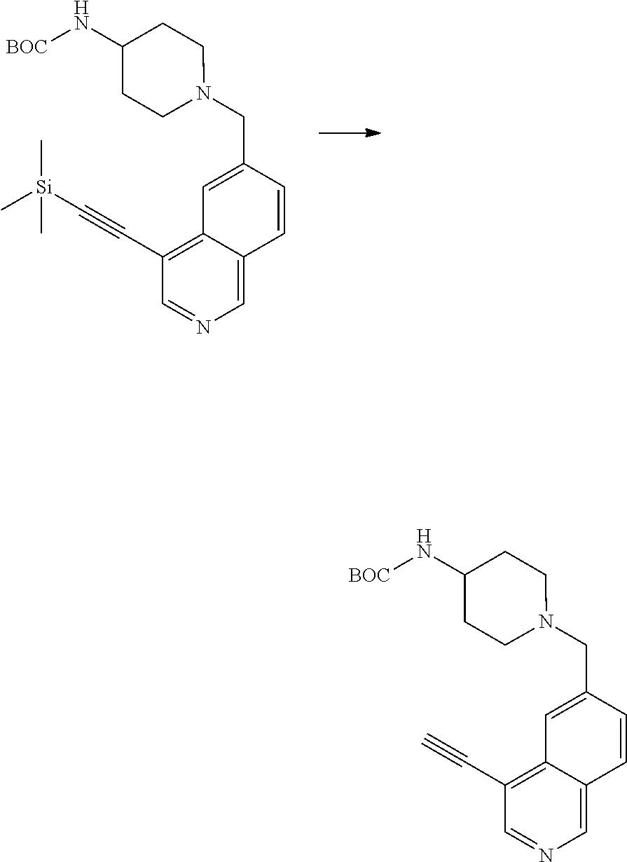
C1(C#C[Si](C)(C)C)=C2C(=CN=C1)C=CC(CN1CCC(N[BOC])CC1)=C2.C1(C#C)=C2C(=CN=C1)C=CC(CN1CCC(N[BOC])CC1)=C2
